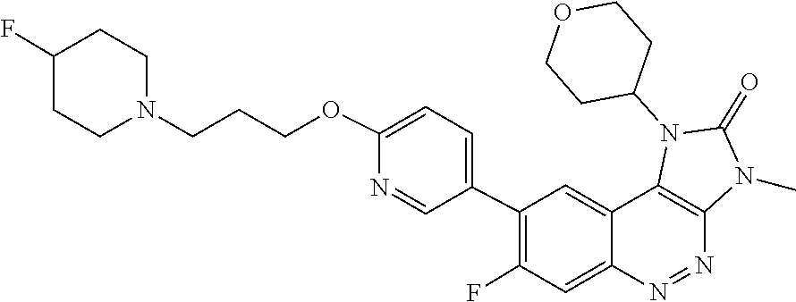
N1=NC2=C(N(C3CCOCC3)C(=O)N2C)C2=CC(C3=CC=C(OCCCN4CCC(F)CC4)N=C3)=C(F)C=C12
